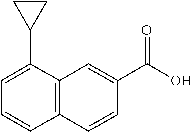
C12=C(C(C3CC3)=CC=C1)C=C(C(O)=O)C=C2
